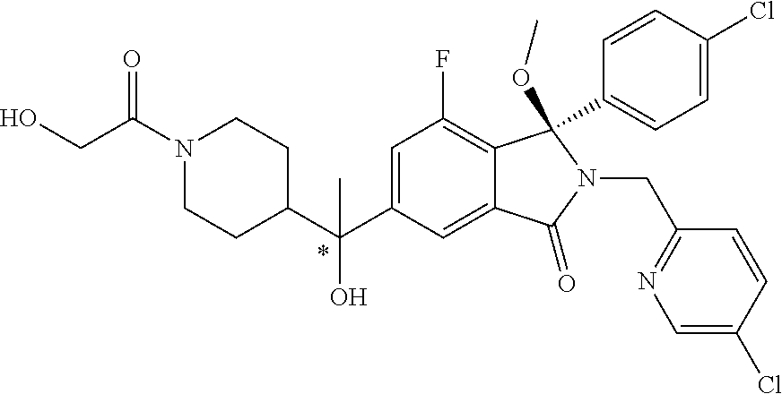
C1=C(C(C2CCN(C(CO)=O)CC2)(O)C)C=C2C(=C1F)C(C1=CC=C(Cl)C=C1)(OC)N(CC1=NC=C(Cl)C=C1)C2=O
